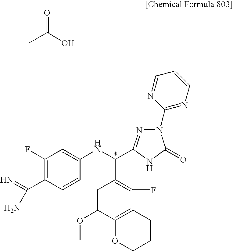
C1(F)=C(C(N)=N)C=CC(NC(C2=C(F)C3=C(C(OC)=C2)OCCC3)C2=NN(C3=NC=CC=N3)C(=O)N2)=C1.CC(O)=O
